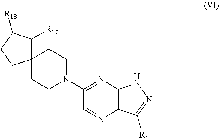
N1=C(N2CCC3(CC2)C([R17])C([R18])CC3)C=NC2=C1NN=C2[R1]
